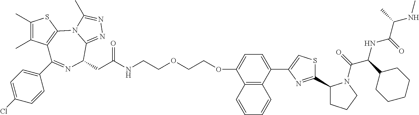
C1(C)=C(C)C2=C(S1)N1C(=NN=C1C)C(CC(NCCOCCOC1=CC=C(C3=CSC(C4CCCN4C(=O)C(C4CCCCC4)NC(C(NC)C)=O)=N3)C3=C1C=CC=C3)=O)N=C2C1=CC=C(Cl)C=C1
